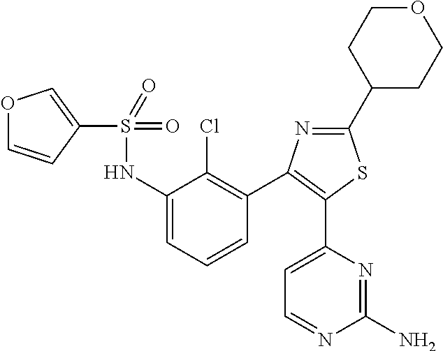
C1(C2CCOCC2)=NC(C2=C(Cl)C(NS(=O)(=O)C3=COC=C3)=CC=C2)=C(C2=CC=NC(N)=N2)S1
